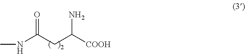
N(C(CC([COOH])N)=O)C
